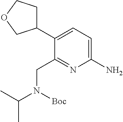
C1(C2=CC=C(N)N=C2CN([Boc])C(C)C)CCOC1
